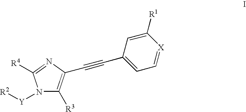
N1([Y][R2])C([R3])=C(C#CC2=CC=[X]C([R1])=C2)N=C1[R4]
